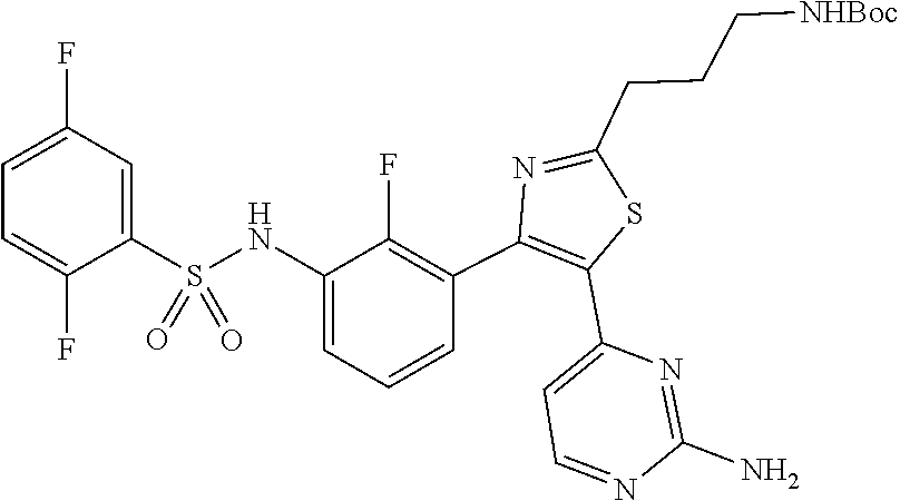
C1(N)=NC(C2=C(C3=C(F)C(NS(=O)(C4=CC(F)=CC=C4F)=O)=CC=C3)N=C(CCC[NHBoc])S2)=CC=N1
